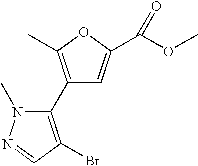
C1(C2=C(C)OC(C(OC)=O)=C2)=C(Br)C=NN1C
